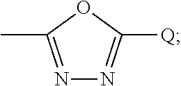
N1=C(C)OC([Q])=N1
